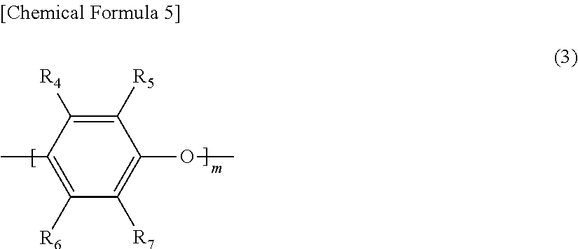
C1([R5])=C([R4])C(C)=C([R6])C([R7])=C1OC
